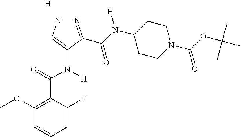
N1N=C(C(N(C2CCN(C(OC(C)(C)C)=O)CC2)[H])=O)C(N(C(=O)C2=C(OC)C=CC=C2F)[H])=C1.[H]
